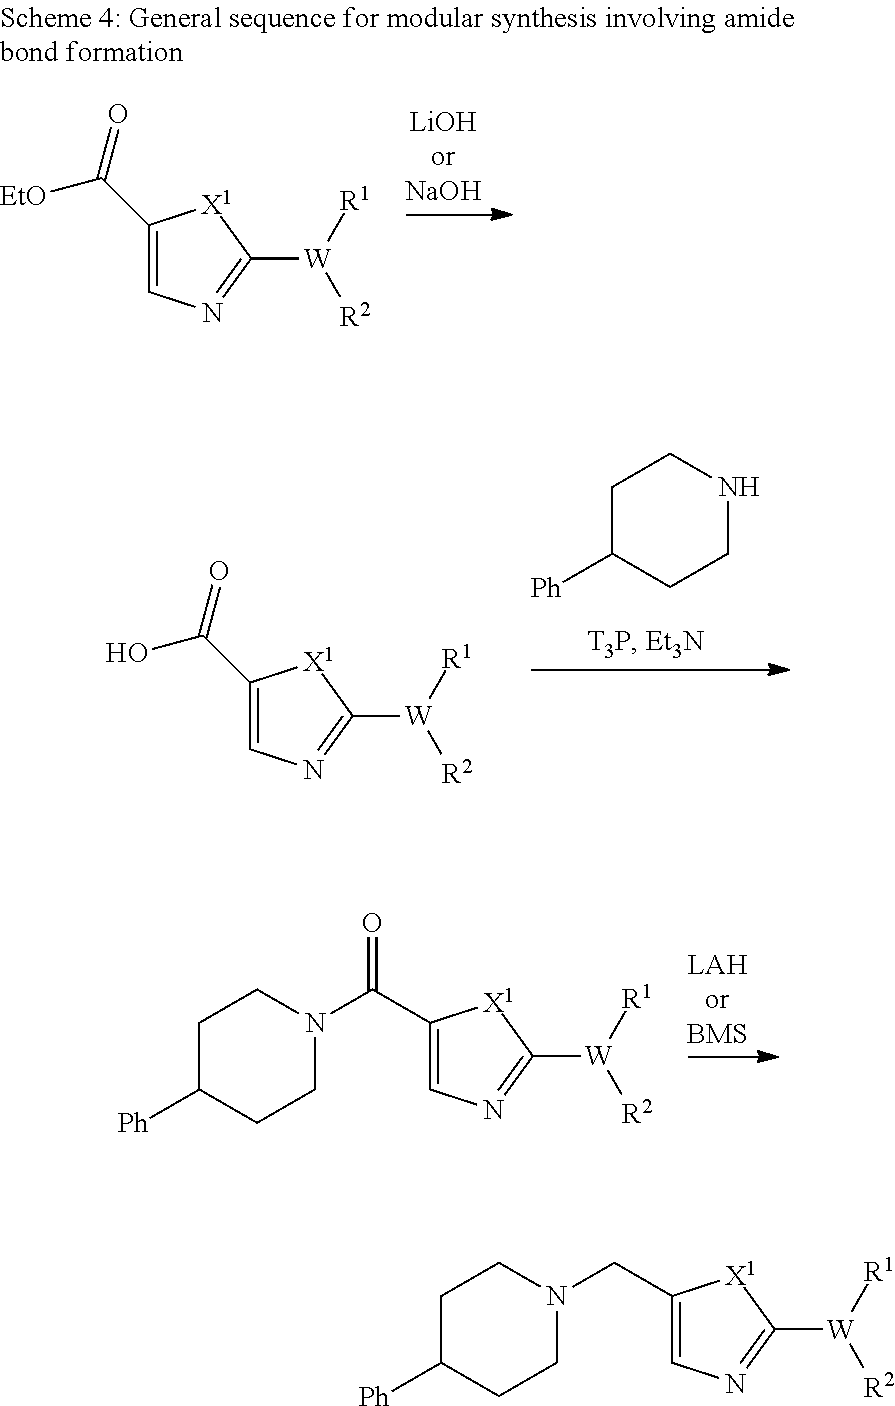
C1C([Ph])CCNC1.C1(C(O)=O)=CN=C([W]([R1])[R2])[X1]1.C1(C(N2CCC([Ph])CC2)=O)=CN=C([W]([R1])[R2])[X1]1.C1(C([EtO])=O)=CN=C([W]([R1])[R2])[X1]1.C1(CN2CCC([Ph])CC2)=CN=C([W]([R1])[R2])[X1]1
